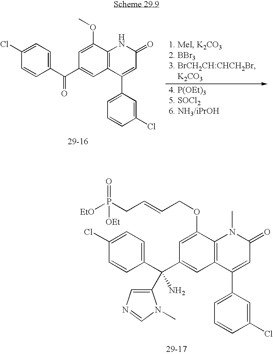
C1(C(C2=CC3=C(C(OCC=CCP([EtO])(=O)[OEt])=C2)N(C)C(=O)C=C3C2=CC=CC(Cl)=C2)(C2=CN=CN2C)N)=CC=C(Cl)C=C1.C1(C(C2=CC3=C(NC(=O)C=C3C3=CC=CC(Cl)=C3)C(OC)=C2)=O)=CC=C(Cl)C=C1
